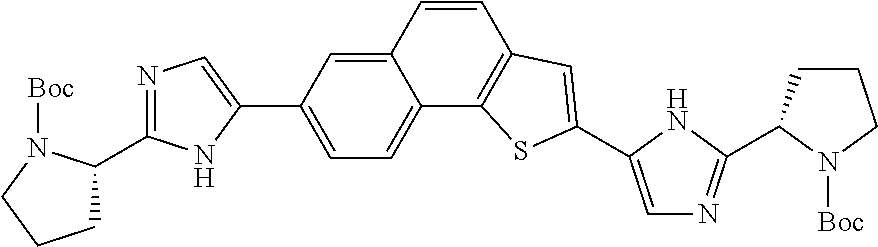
C12=C(C3=CC=C(C4=CN=C(C5CCCN5[Boc])N4)C=C3C=C1)SC(C1=CN=C(C3CCCN3[Boc])N1)=C2
